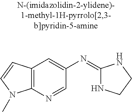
C12=C(C=CN1C)C=C(N=C1NCCN1)C=N2
